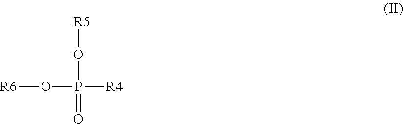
O(P(O[R6])([R4])=O)[R5]
